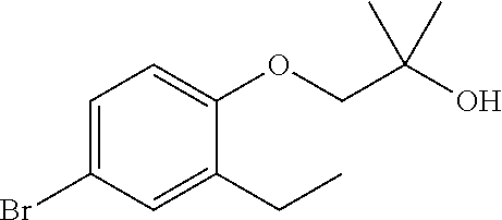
C1=C(Br)C=C(CC)C(OCC(O)(C)C)=C1
